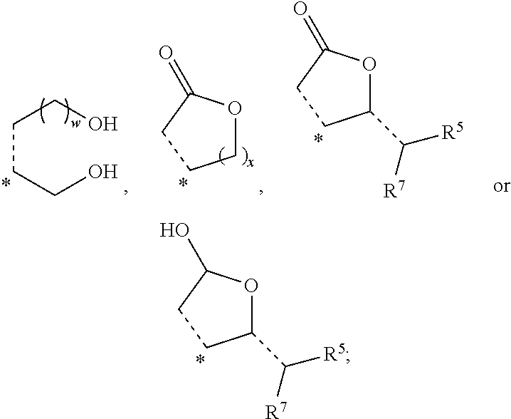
C1(C([R7])[R5])OC(O)CC1.C1(C([R7])[R5])OC(=O)CC1.C(CCO)CO.C1OC(=O)CC1
